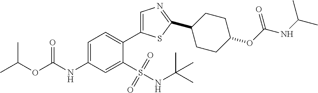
CC(OC(NC1=CC=C(C2=CN=C(C3CCC(OC(NC(C)C)=O)CC3)S2)C(S(NC(C)(C)C)(=O)=O)=C1)=O)C
